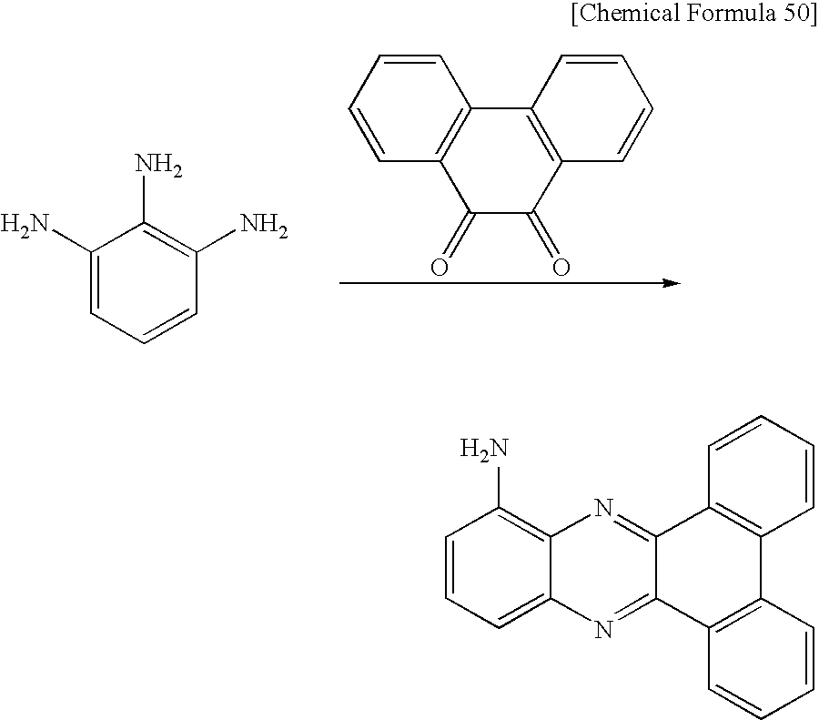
C1=CC=CC2=C1C1=C(C(=O)C2=O)C=CC=C1.C1(N)=CC=CC(N)=C1N.C1=CC=C2C(=C1N)N=C1C(=N2)C2=C(C3=C1C=CC=C3)C=CC=C2
